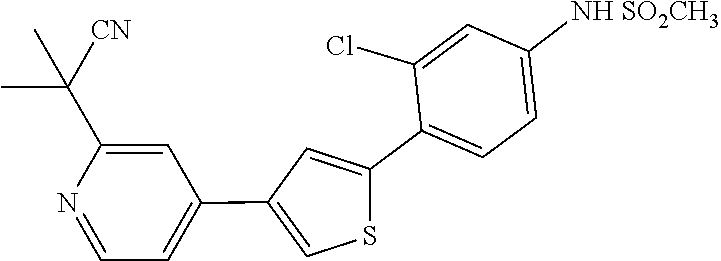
N1=CC=C(C2=CSC(C3=CC=C([NH SO2CH3])C=C3Cl)=C2)C=C1C([CN])(C)C
